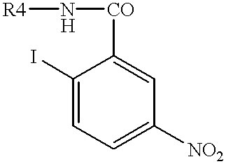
C1(I)=CC=C([NO2])C=C1[CO]N[R4]
